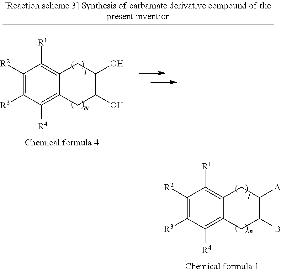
C1([R2])=C([R3])C([R4])=C2C(=C1[R1])CC([A])C(B)C2.C1([R2])=C([R3])C([R4])=C2C(=C1[R1])CC(O)C(O)C2
